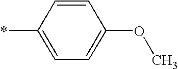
C1=C(*)C=CC(OC)=C1
